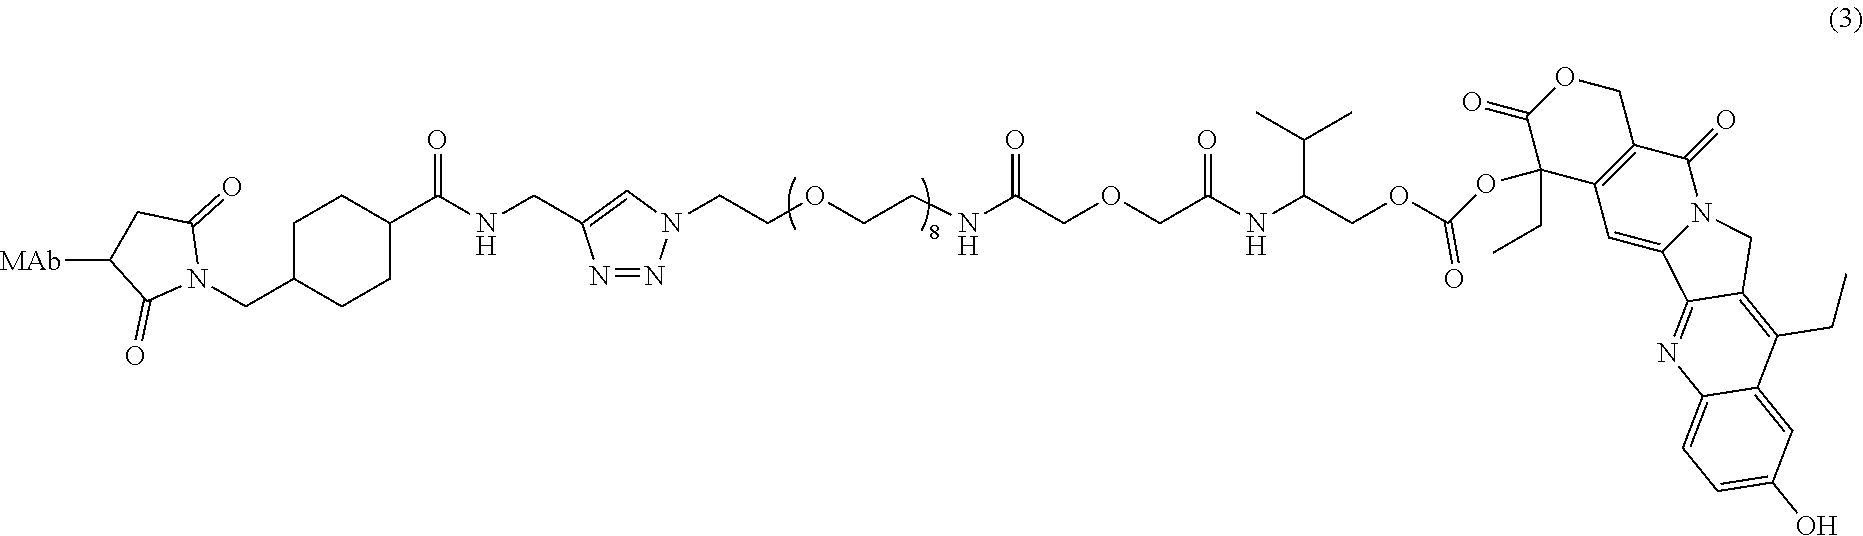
C1C(CN2C(=O)CC([MAb])C2=O)CCC(C(NCC2=CN(CCOCCNC(COCC(NC(C(C)C)COC(OC3(CC)C4=C(COC3=O)C(=O)N3C(=C4)C4=NC5=CC=C(O)C=C5C(CC)=C4C3)=O)=O)=O)N=N2)=O)C1
